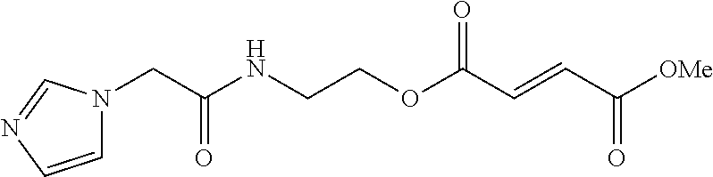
N(CCOC(C=CC([OMe])=O)=O)C(CN1C=CN=C1)=O
